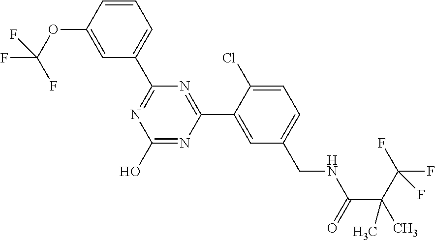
C1(C2=NC(O)=NC(C3=CC(CNC(=O)C(C(F)(F)F)(C)C)=CC=C3Cl)=N2)=CC=CC(OC(F)(F)F)=C1
